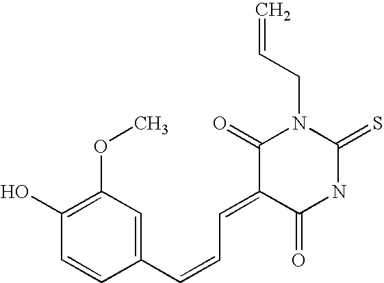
C1=CC(C=CC=C2C(=O)NC(=S)N(CC=C)C2=O)=CC(OC)=C1O
